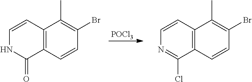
[POCl3].C12=C(C=CC(Br)=C1C)C(=O)NC=C2.C12=C(C=CC(Br)=C1C)C(Cl)=NC=C2
